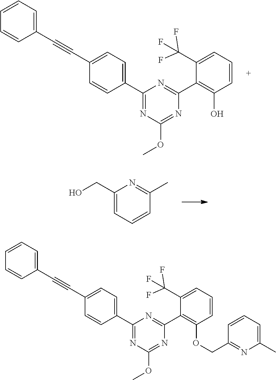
C(C1=CC=C(C2=NC(OC)=NC(C3=C(O)C=CC=C3C(F)(F)F)=N2)C=C1)#CC1=CC=CC=C1.C1(CO)=CC=CC(C)=N1.C(C1=CC=C(C2=NC(OC)=NC(C3=C(OCC4=NC(C)=CC=C4)C=CC=C3C(F)(F)F)=N2)C=C1)#CC1=CC=CC=C1
